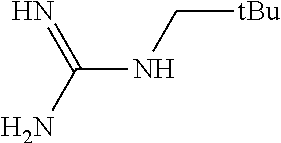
N(C(=N)N)C[tBu]
